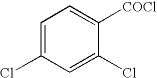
C1=C(Cl)C=C(Cl)C([COCl])=C1
